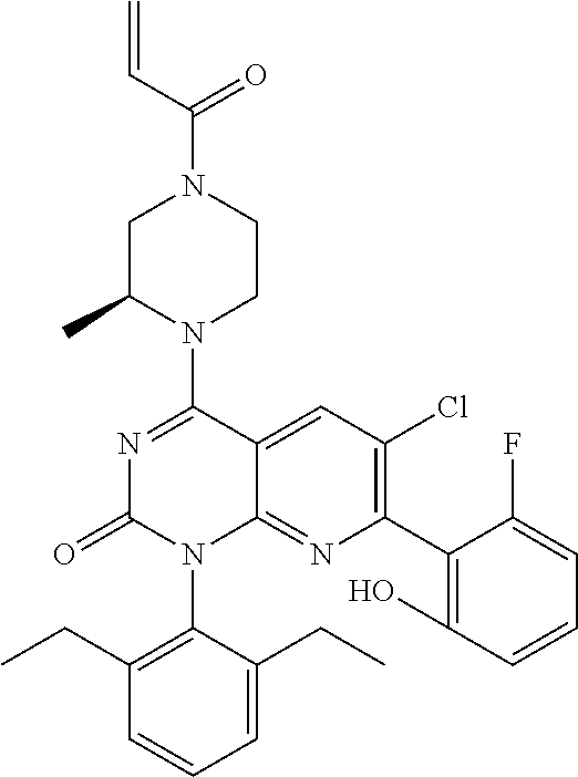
C(N1CC(C)N(C2=NC(=O)N(C3=C(CC)C=CC=C3CC)C3=NC(C4=C(O)C=CC=C4F)=C(Cl)C=C23)CC1)(C=C)=O
